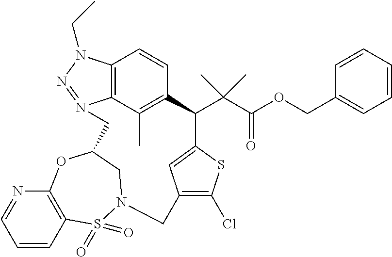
C12=C3C(C)=C(C=C1)C(C(C(OCC1=CC=CC=C1)=O)(C)C)C1=CC(=C(Cl)S1)CN1S(=O)(=O)C4=C(N=CC=C4)OC(CN3=NN2CC)C1
